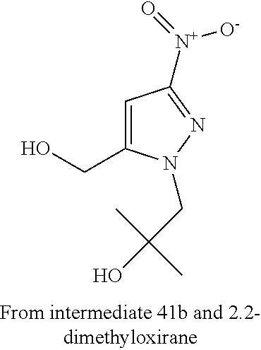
C1(CO)=CC([N+](=O)[O-])=NN1CC(O)(C)C
